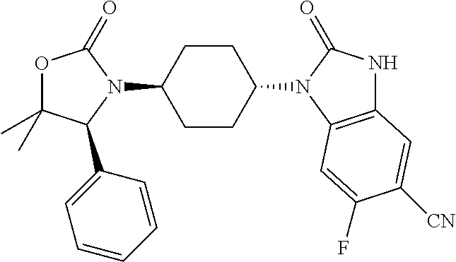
O1C(C)(C)C(C2=CC=CC=C2)N(C2CCC(N3C(=O)NC4=C3C=C(F)C([CN])=C4)CC2)C1=O
